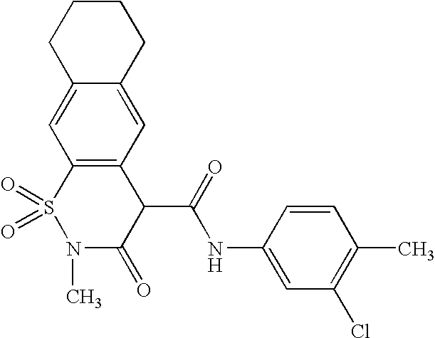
C12=CC3=C(C=C1CCCC2)C(C(=O)NC1=CC(Cl)=C(C)C=C1)C(=O)N(C)S3(=O)=O
